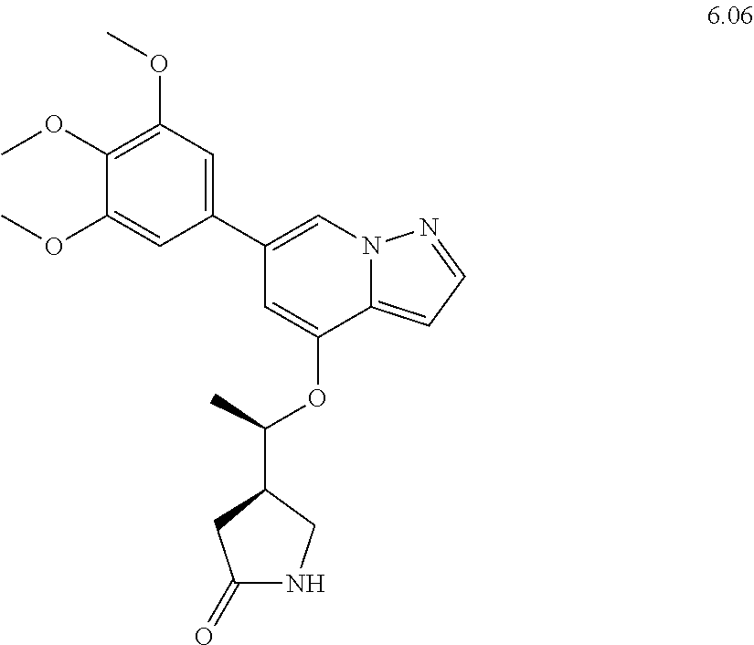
COC1=C(OC)C=C(C2=CN3C(=CC=N3)C(OC(C3CC(=O)NC3)C)=C2)C=C1OC
